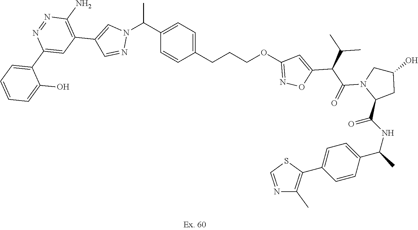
C1=CC(CCCOC2=NOC(C(C(N3C(C(NC(C4=CC=C(C5=C(C)N=CS5)C=C4)C)=O)CC(O)C3)=O)C(C)C)=C2)=CC=C1C(C)N1C=C(C2=C(N)N=NC(C3=CC=CC=C3O)=C2)C=N1
